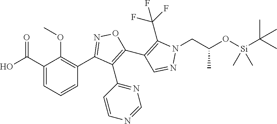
C1(C2=NOC(C3=C(C(F)(F)F)N(CC(O[Si](C(C)(C)C)(C)C)C)N=C3)=C2C2=NC=NC=C2)=C(OC)C(C(O)=O)=CC=C1
